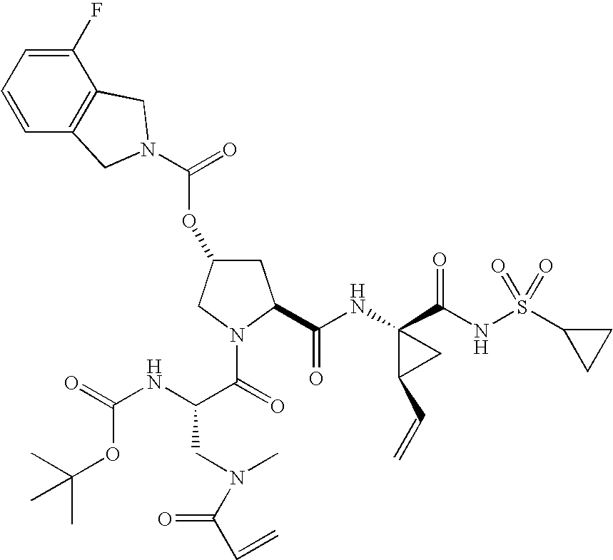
C1C(OC(=O)N2CC3=C(C(F)=CC=C3)C2)CN(C(=O)C(NC(=O)OC(C)(C)C)CN(C)C(C=C)=O)C1C(NC1(C(NS(C2CC2)(=O)=O)=O)C(C=C)C1)=O
